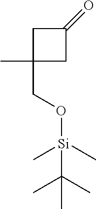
C1C(C)(CO[Si](C(C)(C)C)(C)C)CC1=O
